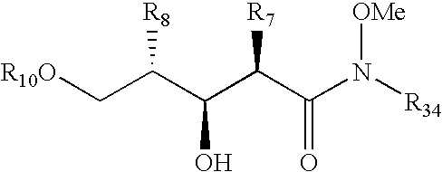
[R10O]CC(C(C(C(N([R34])[OMe])=O)[R7])O)[R8]
